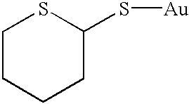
C1CCCC(S[Au])S1
